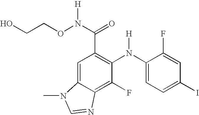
C1=C2C(=C(F)C(N(C3=CC=C(I)C=C3F)[H])=C1C(=O)N(OCCO)[H])N=CN2C
